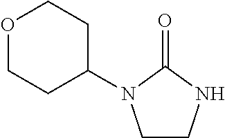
O=C1N(C2CCOCC2)CCN1
